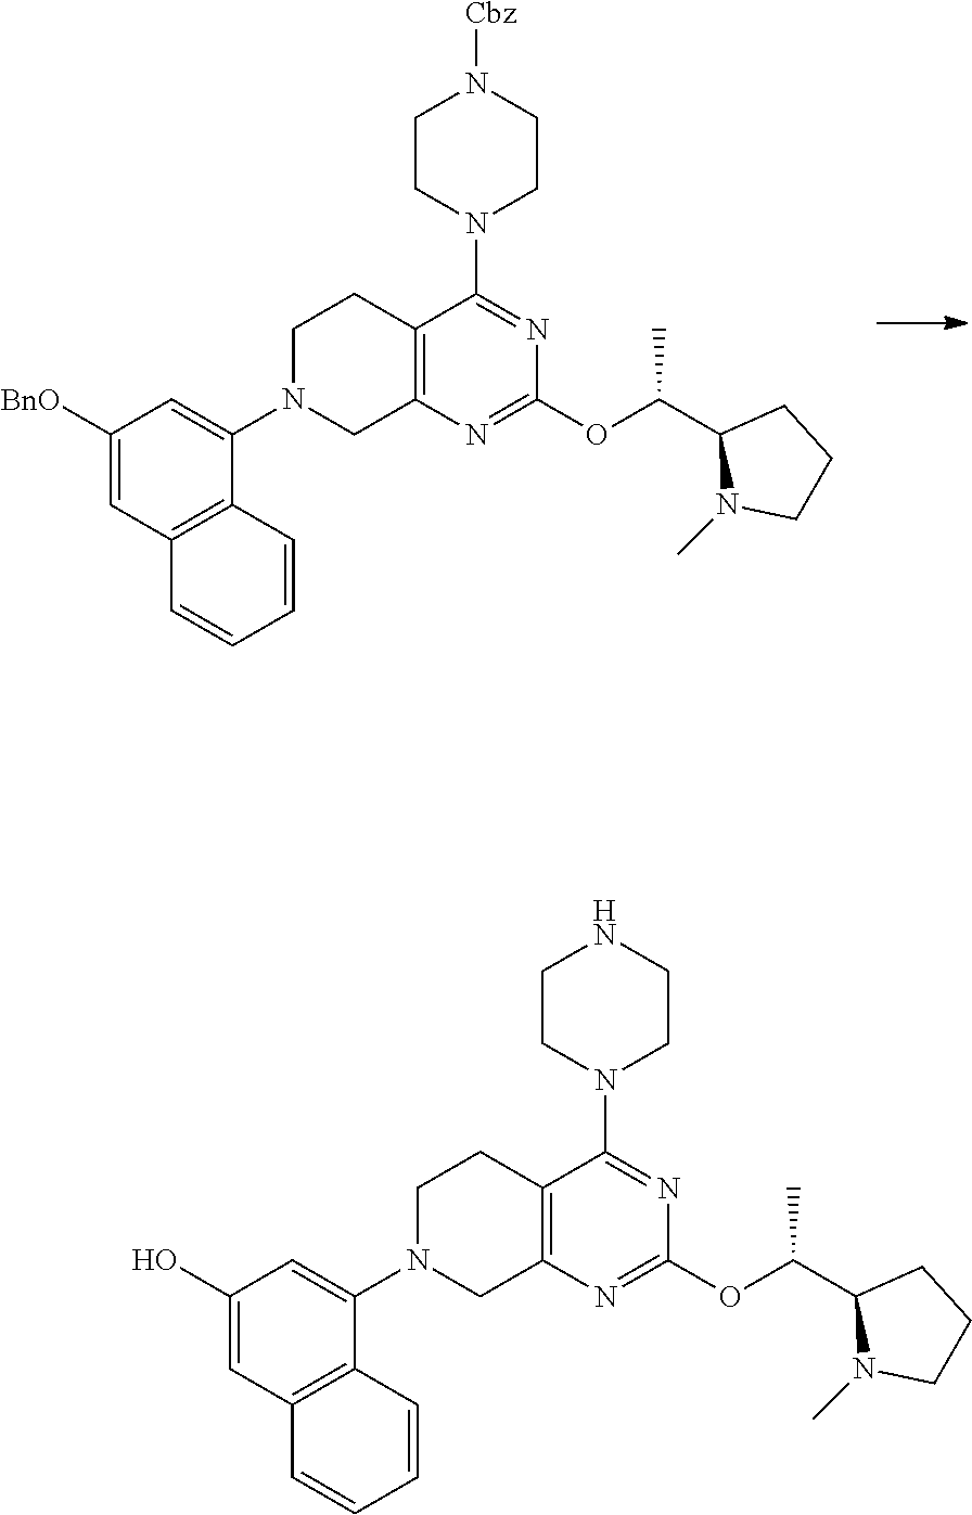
C12=C(N=C(OC(C3N(C)CCC3)C)N=C1N1CCNCC1)CN(C1=CC(O)=CC3=C1C=CC=C3)CC2.C12=C(N=C(OC(C3N(C)CCC3)C)N=C1N1CCN([Cbz])CC1)CN(C1=CC([BnO])=CC3=C1C=CC=C3)CC2
